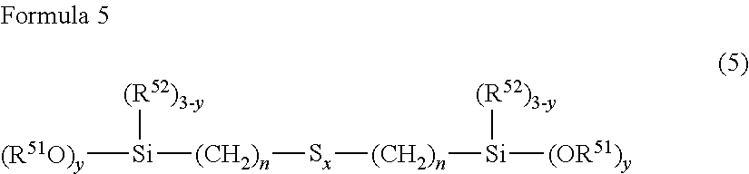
[Si]([(CH2)n][Sx][(CH2)n][Si]([(R52)3-y])[(OR51)y])([(R52)3-y])[(R51O)y]
